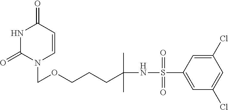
N1C(=O)N(COCCCC(NS(C2=CC(Cl)=CC(Cl)=C2)(=O)=O)(C)C)C=CC1=O
